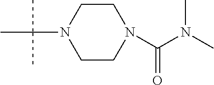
C1CN(C(C)(C)C)CCN1C(N(C)C)=O
